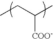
C([COO-])(CC)C
